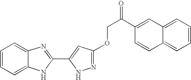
C1=CC=C2C(=C1)N=C(C1=CC(OCC(=O)C3=CC4=CC=CC=C4C=C3)=NN1)N2
